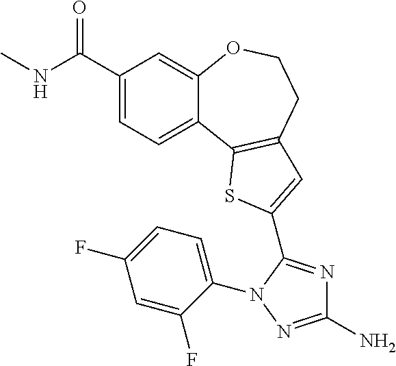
C1(C(NC)=O)=CC=C2C(=C1)OCCC1=C2SC(C2=NC(N)=NN2C2=CC=C(F)C=C2F)=C1
